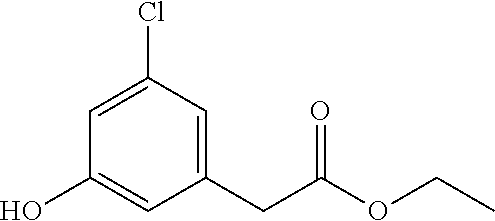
OC1=CC(CC(OCC)=O)=CC(Cl)=C1
